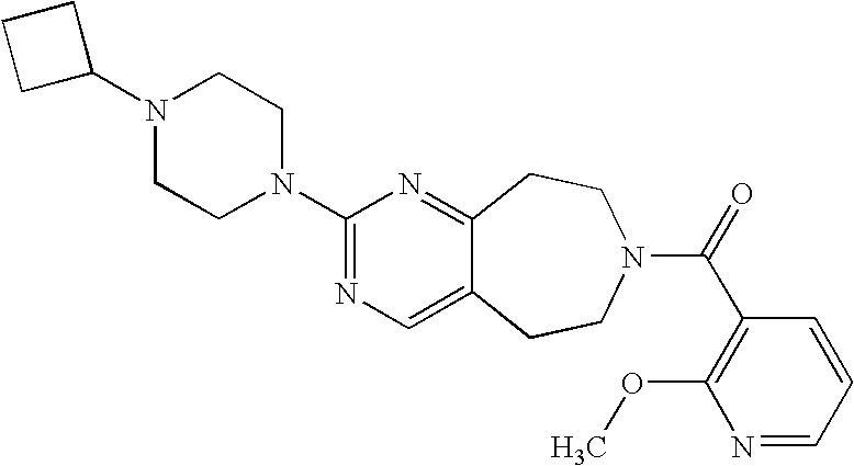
C1(N2CCN(C3=NC=C4C(=N3)CCN(C(=O)C3=C(OC)N=CC=C3)CC4)CC2)CCC1
